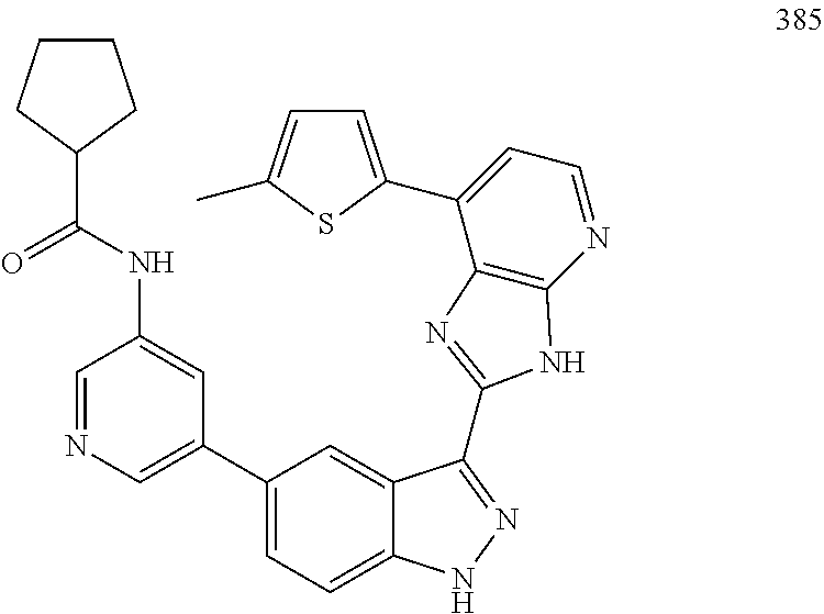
C1(C2=CN=CC(NC(=O)C3CCCC3)=C2)=CC=C2C(=C1)C(C1=NC3=C(N=CC=C3C3=CC=C(C)S3)N1)=NN2
